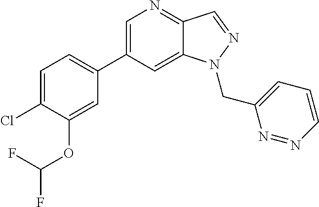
C1(C2=CC=C(Cl)C(OC(F)F)=C2)=CN=C2C(=C1)N(CC1=CC=CN=N1)N=C2
